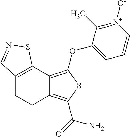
C12=C(OC3=CC=C[N+]([O-])=C3C)SC(C(=O)N)=C1CCC1=C2SN=C1
